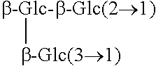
[b-Glc-b-Glc(21)][b-Glc(31)]
